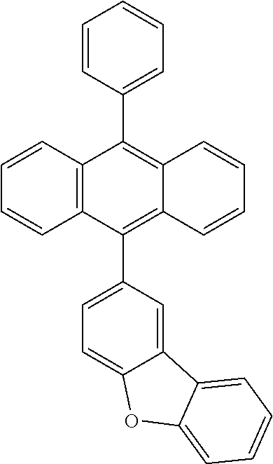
C1=CC(C2=C3C(=C(C4=CC=C5C(=C4)C4=CC=CC=C4O5)C4=C2C=CC=C4)C=CC=C3)=CC=C1
